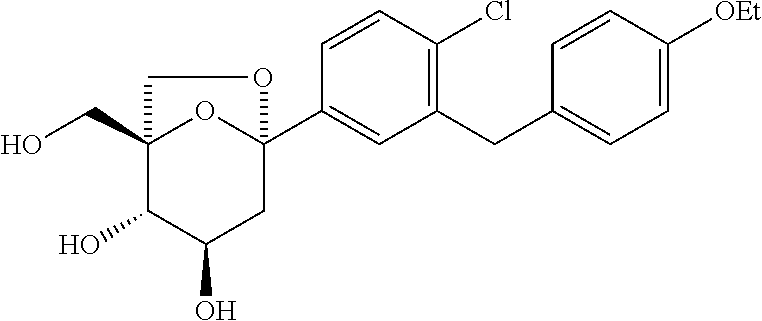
C1(CC2=CC=C([OEt])C=C2)=C(Cl)C=CC(C23OC(CO)(C(O)C(O)C2)CO3)=C1
